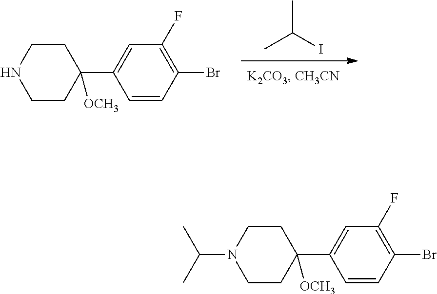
CC(I)C.C1=CC(Br)=C(F)C=C1C1([OCH3])CCNCC1.C1=CC(Br)=C(F)C=C1C1([OCH3])CCN(C(C)C)CC1
